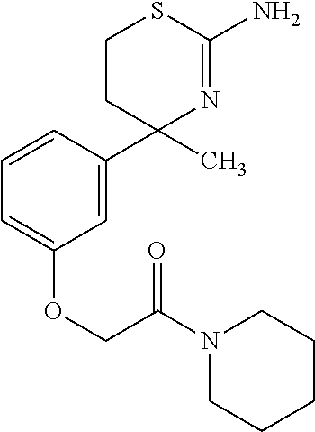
C1=CC(C2(C)N=C(N)SCC2)=CC(OCC(N2CCCCC2)=O)=C1
